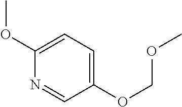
C1(OCOC)=CC=C(OC)N=C1
